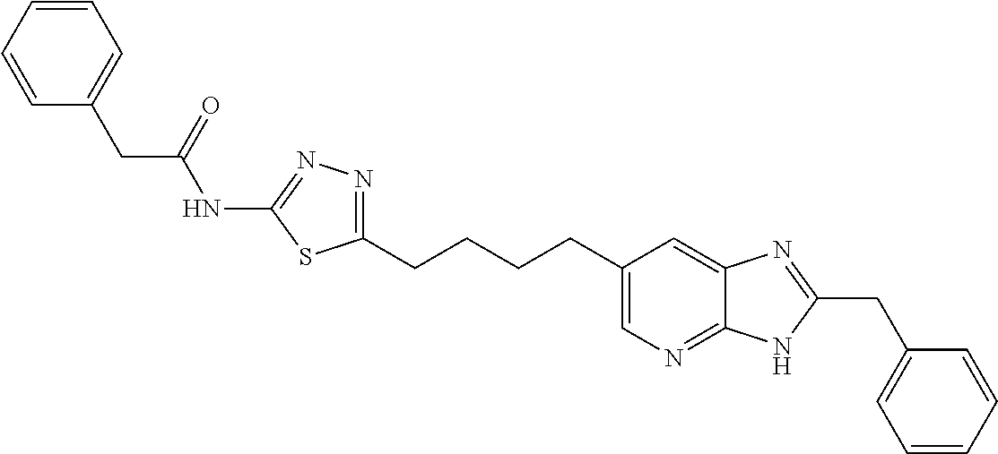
C1=C(CCCCC2=NN=C(NC(=O)CC3=CC=CC=C3)S2)C=C2C(=N1)NC(CC1=CC=CC=C1)=N2
